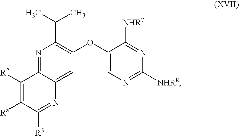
N1=C2C(=CC(OC3=CN=C([NHR8])N=C3[NHR7])=C1C(C)C)N=C([R3])C([Ra])=C2[R2]
